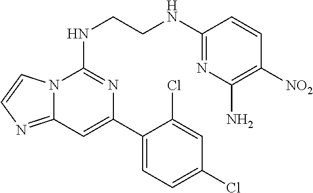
N12C(=NC=C1)C=C(C1=CC=C(Cl)C=C1Cl)N=C2NCCNC1=NC(N)=C([NO2])C=C1
